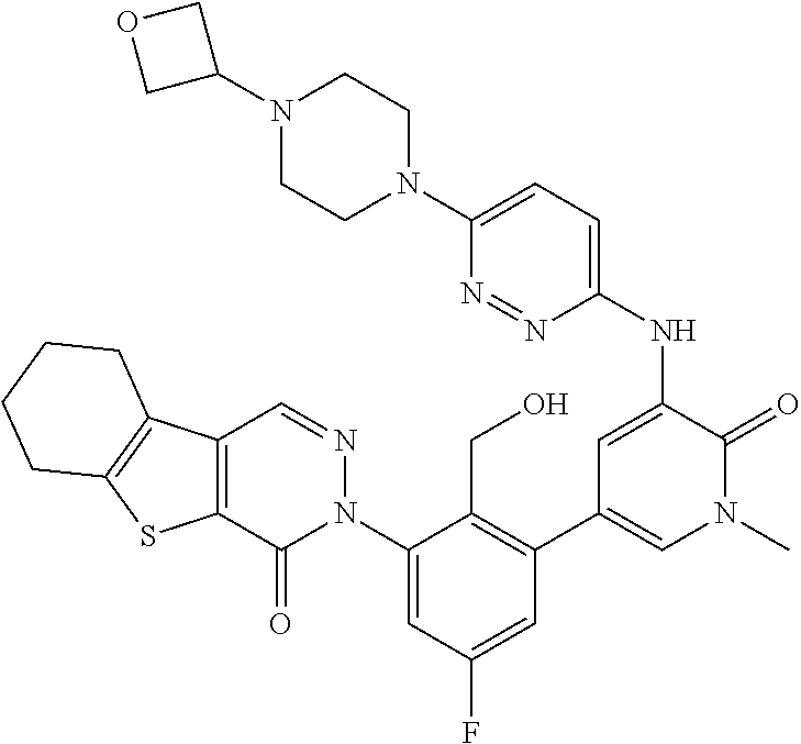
N1(C2COC2)CCN(C2=CC=C(NC3=CC(C4=C(CO)C(N5N=CC6=C(C5=O)SC5=C6CCCC5)=CC(F)=C4)=CN(C)C3=O)N=N2)CC1
